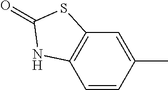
C1=CC(C)=CC2=C1NC(=O)S2
